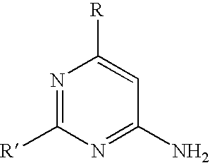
N1=C([R])N=C(N)C=C1[R]
